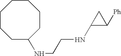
C1CCC(NCCNC2C([Ph])C2)CCCC1
